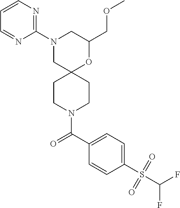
N1(C2=NC=CC=N2)CC2(OC(COC)C1)CCN(C(C1=CC=C(S(C(F)F)(=O)=O)C=C1)=O)CC2
